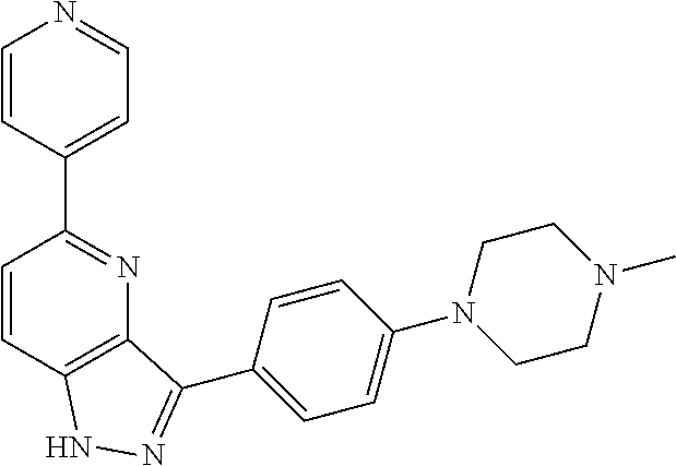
C1=CC2=C(N=C1C1=CC=NC=C1)C(C1=CC=C(N3CCN(C)CC3)C=C1)=NN2
